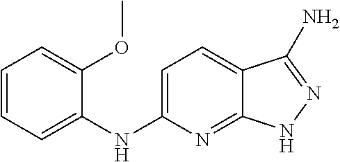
C1=CC=C(NC2=CC=C3C(=N2)NN=C3N)C(OC)=C1
